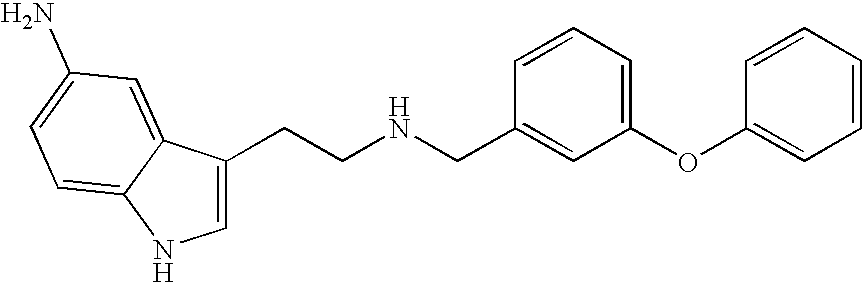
C1=C(CCNCC2=CC(OC3=CC=CC=C3)=CC=C2)C2=CC(N)=CC=C2N1
